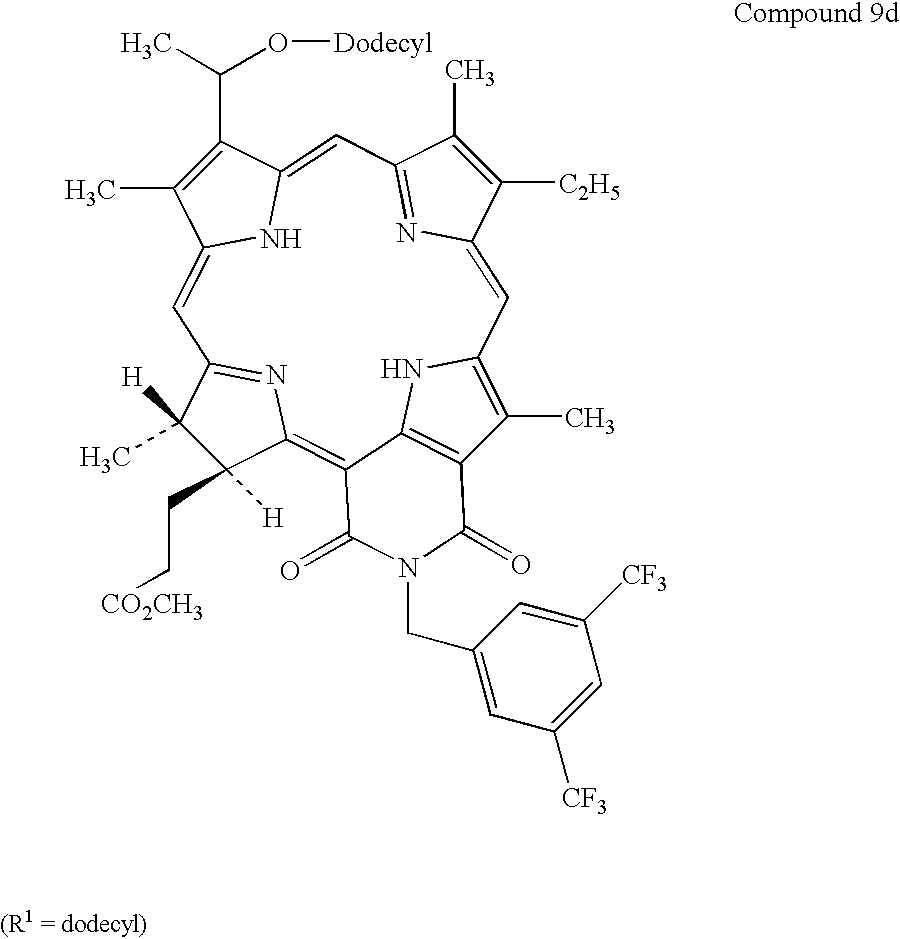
C1=C2N=C(C=C3NC(=CC4=NC(=C5C6=C(C(C)=C1N6)C(=O)N(CC1=CC([CF3])=CC([CF3])=C1)C5=O)C([H])(CC[CO2CH3])C4([H])C)C(C)=C3C(C)O[Dodecyl])C(C)=C2[C2H5]
